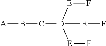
[E]F.[A]BC[D]([E]F)([E]F)C
